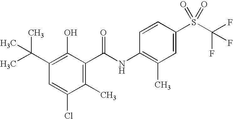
C1(C(C)(C)C)=C(O)C(C(NC2=C(C)C=C(S(C(F)(F)F)(=O)=O)C=C2)=O)=C(C)C(Cl)=C1
